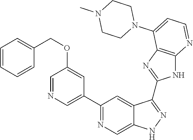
C1(C2=NC=C3C(=C2)C(C2=NC4=C(N2)N=CC=C4N2CCN(C)CC2)=NN3)=CN=CC(OCC2=CC=CC=C2)=C1
